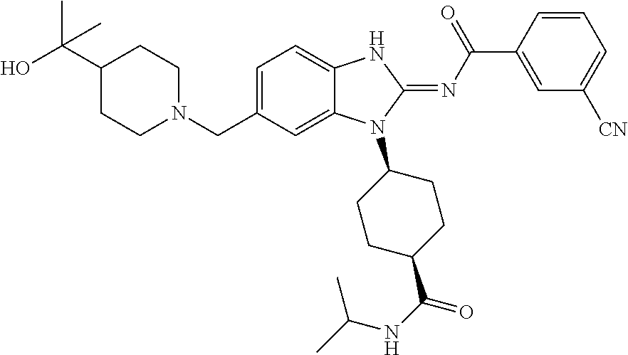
C1=C(CN2CCC(C(O)(C)C)CC2)C=C2C(=C1)NC(=NC(C1=CC([CN])=CC=C1)=O)N2C1CCC(C(NC(C)C)=O)CC1
